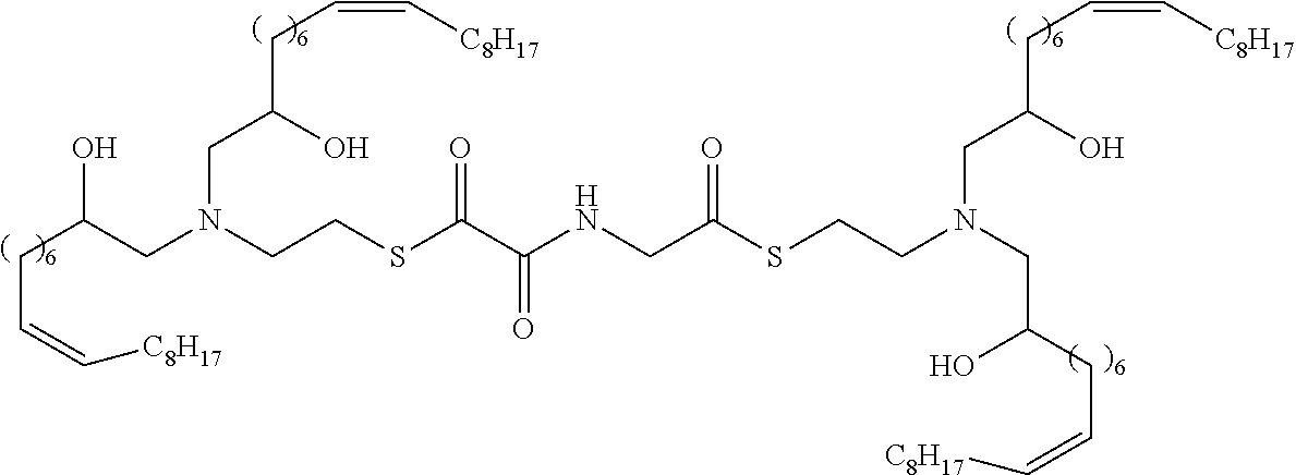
C(CN(CC(O)CC=C[C8H17])CCSC(=O)CNC(C(=O)SCCN(CC(O)CC=C[C8H17])CC(O)CC=C[C8H17])=O)(O)CC=C[C8H17]
